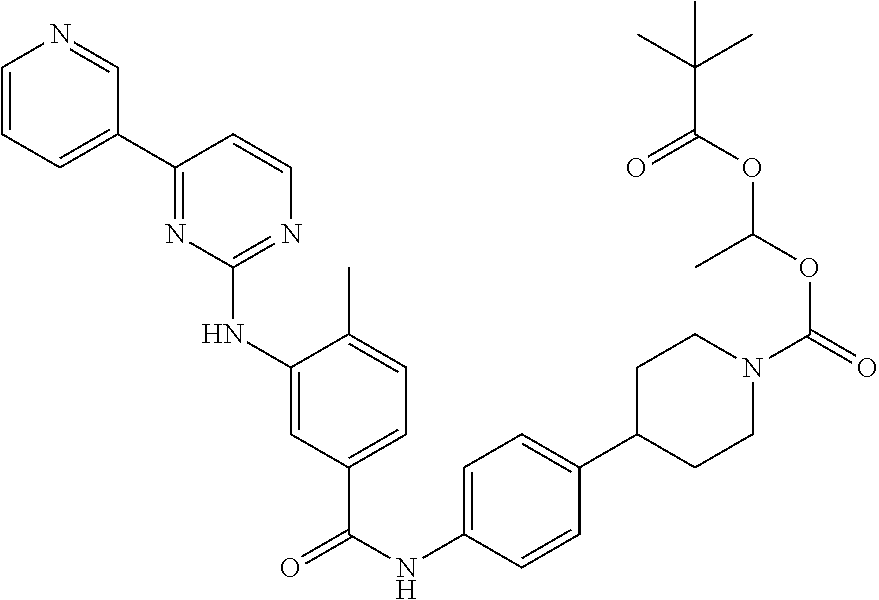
C1=CC=C(C2=NC(NC3=CC(C(NC4=CC=C(C5CCN(C(=O)OC(OC(C(C)(C)C)=O)C)CC5)C=C4)=O)=CC=C3C)=NC=C2)C=N1
